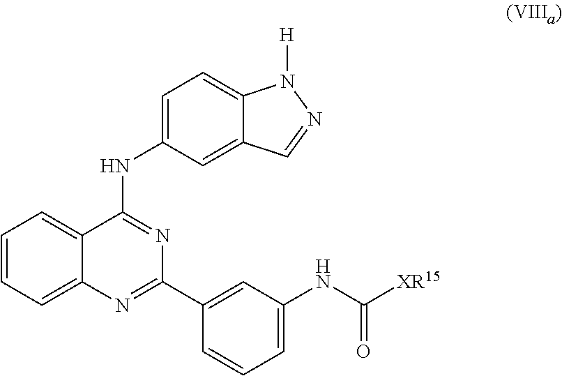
C1=CC=C2C(=C1)C(NC1=CC=C3C(=C1)C=NN3[H])=NC(C1=CC(NC([XR15])=O)=CC=C1)=N2
